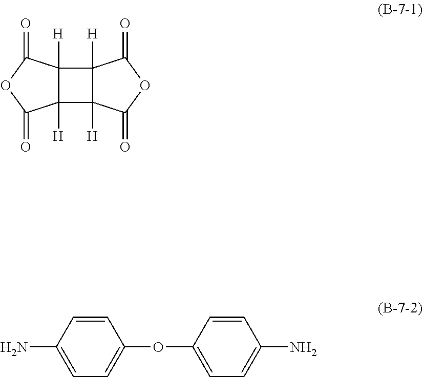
C12([H])C([H])(C3([H])C1([H])C(=O)OC3=O)C(=O)OC2=O.C1(OC2=CC=C(N)C=C2)=CC=C(N)C=C1
